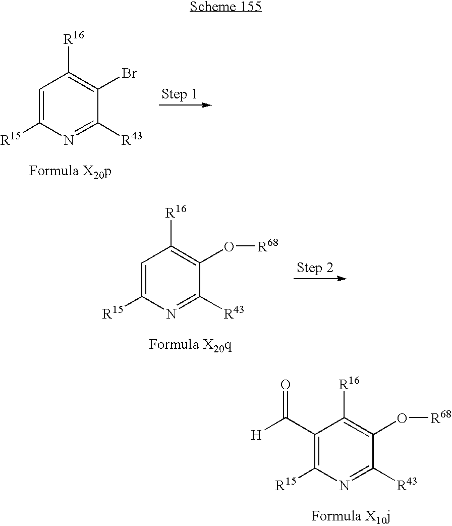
C1=C([R15])N=C([R43])C(Br)=C1[R16].C1=C([R15])N=C([R43])C(O[R68])=C1[R16].C1(C([H])=O)=C([R15])N=C([R43])C(O[R68])=C1[R16]
